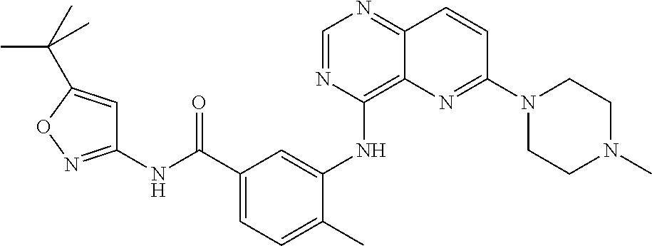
C1=NC(NC2=CC(C(NC3=NOC(C(C)(C)C)=C3)=O)=CC=C2C)=C2C(=N1)C=CC(N1CCN(C)CC1)=N2
